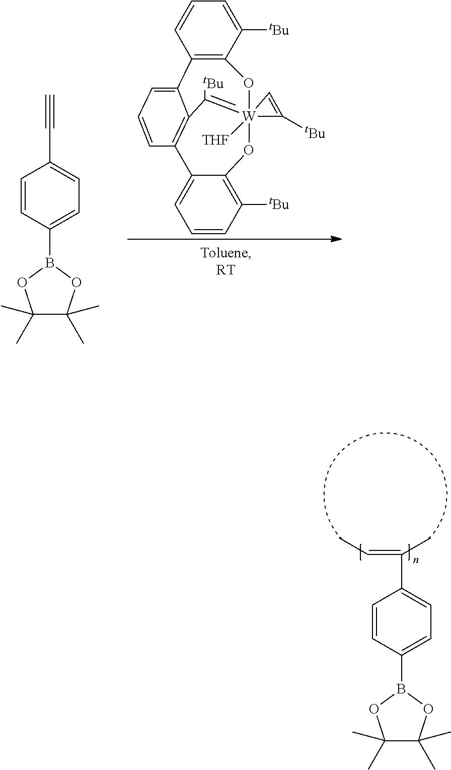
C(=C(C)C1=CC=C(B2OC(C)(C)C(C)(C)O2)C=C1)C.C1(C#C)=CC=C(B2OC(C)(C)C(C)(C)O2)C=C1.C12=C(C([tBu])=CC=C1)O[W]13([THF])(=C([tBu])C4=C(C5=CC=CC([tBu])=C5O1)C=CC=C24)C([tBu])=C3
